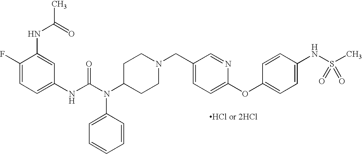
[HCl or 2HCl].C1(NC(N(C2CCN(CC3=CC=C(OC4=CC=C(NS(C)(=O)=O)C=C4)N=C3)CC2)C2=CC=CC=C2)=O)=CC=C(F)C(NC(=O)C)=C1
